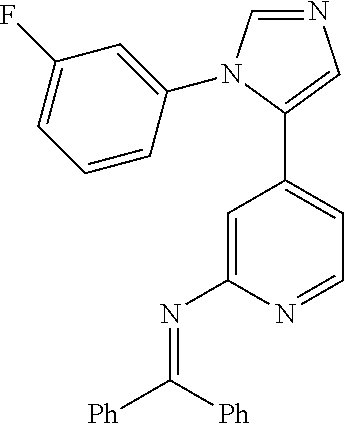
C1(F)=CC=CC(N2C=NC=C2C2=CC=NC(N=C([Ph])[Ph])=C2)=C1
